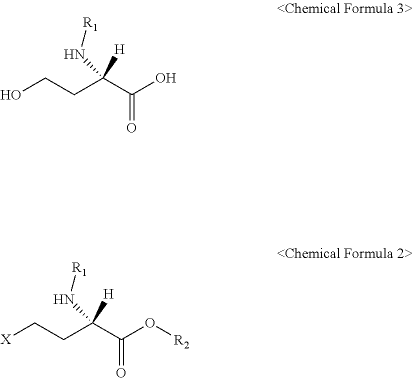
[X]CCC(C(O[R2])=O)([H])N[R1].OCCC(C(O)=O)([H])N[R1]
